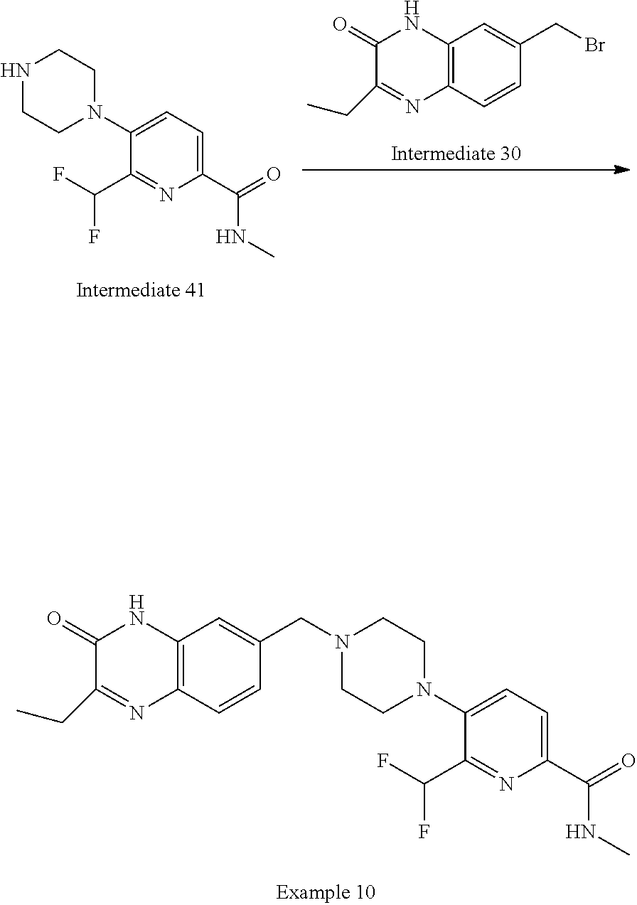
C12=C(C=CC(CBr)=C1)N=C(CC)C(=O)N2.C1=C(N2CCNCC2)C(C(F)F)=NC(C(=O)NC)=C1.C1=C(N2CCN(CC3=CC4=C(C=C3)N=C(CC)C(=O)N4)CC2)C(C(F)F)=NC(C(=O)NC)=C1
